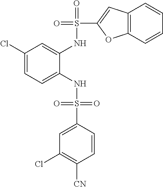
C1(Cl)=CC=C(NS(=O)(=O)C2=CC(Cl)=C([CN])C=C2)C(NS(=O)(C2=CC3=C(O2)C=CC=C3)=O)=C1
